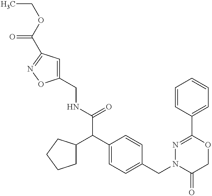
C(NC(C(C1=CC=C(CN2C(=O)COC(C3=CC=CC=C3)=N2)C=C1)C1CCCC1)=O)C1=CC(C(OCC)=O)=NO1
